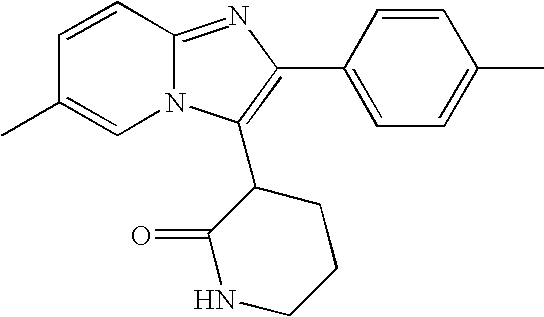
C12=NC(C3=CC=C(C)C=C3)=C(C3C(=O)NCCC3)N1C=C(C)C=C2
